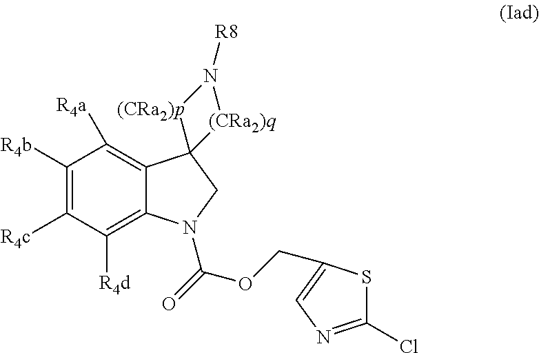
C1([R4b])=C([R4c])C([R4d])=C2C(=C1[R4a])C1(CN2C(=O)OCC2=CN=C(Cl)S2)[(CRa2)p]N([R8])[(CRa2)q]1
